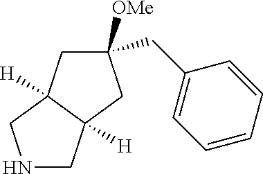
C1(CC2=CC=CC=C2)([OMe])CC2([H])C([H])(C1)CNC2
